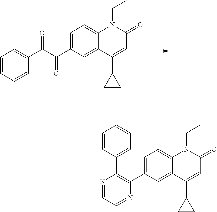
C(C1=CC=C2C(=C1)C(C1CC1)=CC(=O)N2CC)(C(C1=CC=CC=C1)=O)=O.C1(C2=CC=C3C(=C2)C(C2CC2)=CC(=O)N3CC)=C(C2=CC=CC=C2)N=CC=N1
